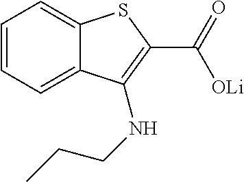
C1=CC=C2C(=C1)SC(C(=O)[OLi])=C2NCCC
